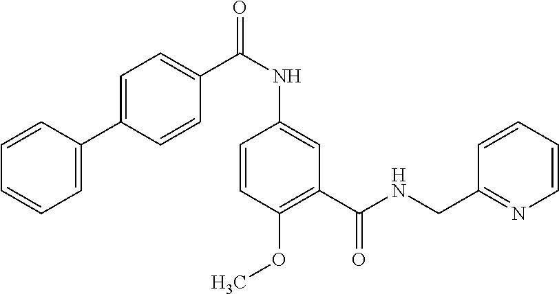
C1=CC=CC=C1C1=CC=C(C(NC2=CC(C(NCC3=NC=CC=C3)=O)=C(OC)C=C2)=O)C=C1
